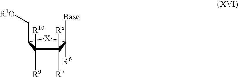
C1([R8])([R7])C([R9])([R10])C(C[R1O])[X]C1([Base])[R6]
